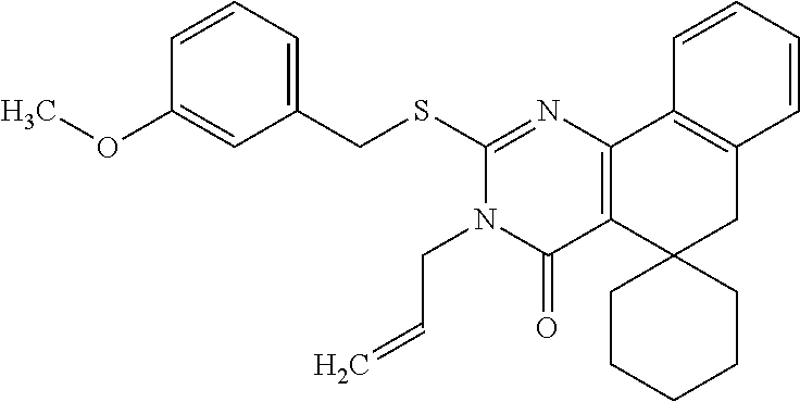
C1(SCC2=CC=CC(OC)=C2)=NC2=C(C(=O)N1CC=C)C1(CC3=C2C=CC=C3)CCCCC1
